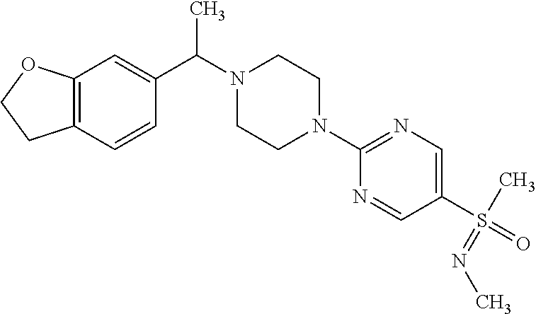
C12=C(OCC1)C=C(C(C)N1CCN(C3=NC=C(S(C)(=O)=NC)C=N3)CC1)C=C2
